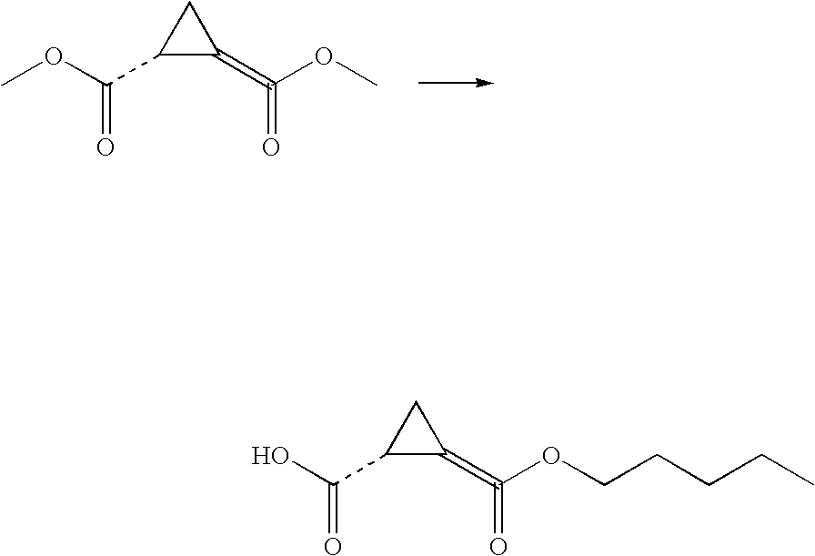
C1(C(OC)=O)C(=C(OC)=O)C1.C1(C(O)=O)C(=C(OCCCCC)=O)C1
